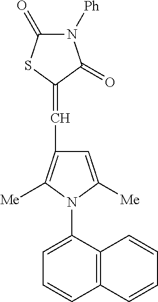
C1=CC2=C(C(N3C([Me])=C(C=C4C(=O)N([Ph])C(=O)S4)C=C3[Me])=C1)C=CC=C2
